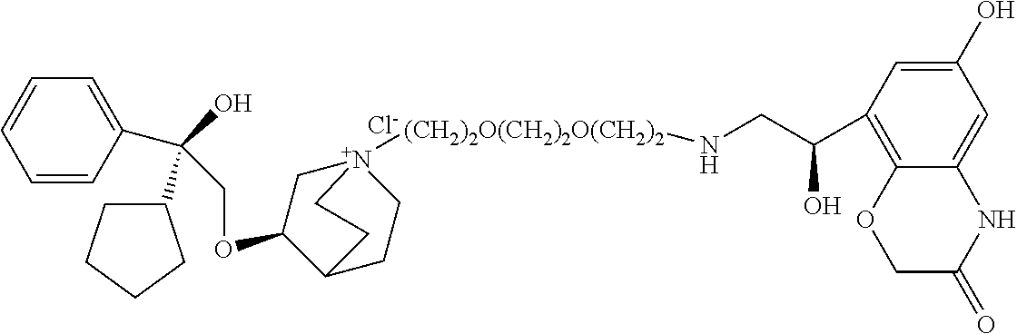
C(OC1C[N+]2([(CH2)2O(CH2)2O(CH2)2]NCC(C3=C4C(=CC(O)=C3)NC(=O)CO4)O)CCC1CC2)C(C1=CC=CC=C1)(O)C1CCCC1.[Cl-]
